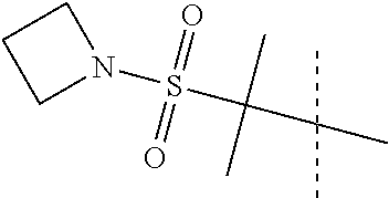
N1(S(C(C(C)(C)C)(C)C)(=O)=O)CCC1
